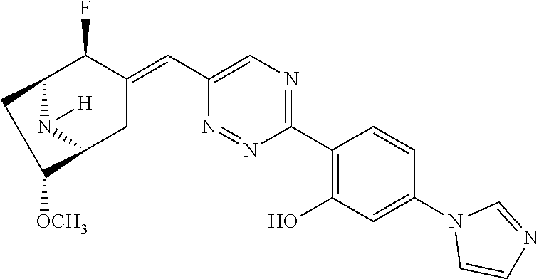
C1(C2=C(O)C=C(N3C=CN=C3)C=C2)=NC=C(C=C2C(F)C3N([H])C(C2)C([OCH3])C3)N=N1
